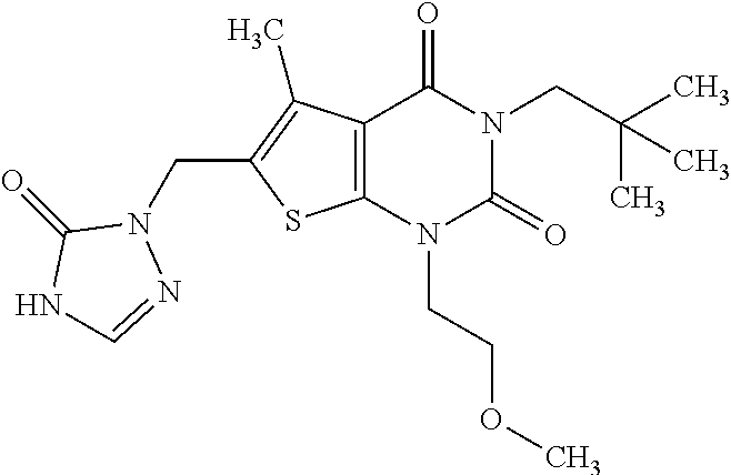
C12=C(N(CCOC)C(=O)N(CC(C)(C)C)C1=O)SC(CN1C(=O)NC=N1)=C2C
